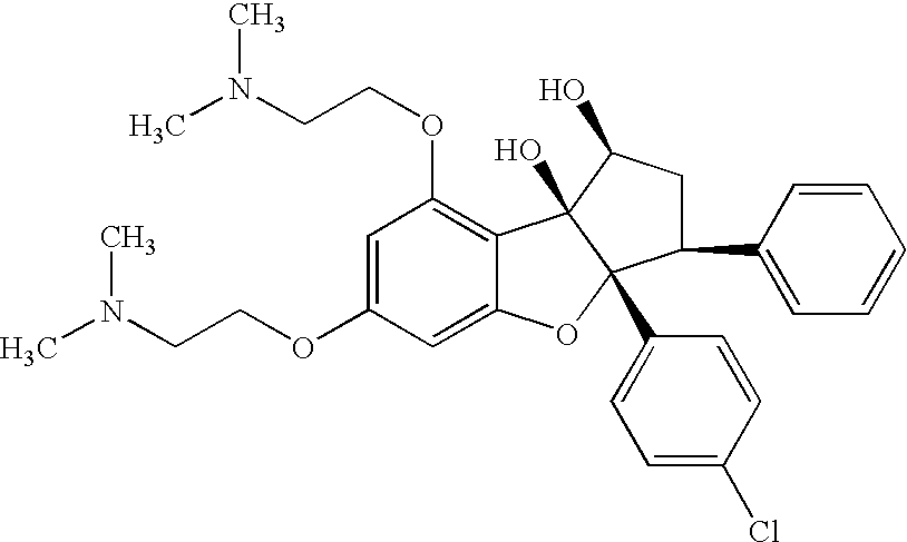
C1=C(OCCN(C)C)C=C2C(=C1OCCN(C)C)C1(O)C(C3=CC=C(Cl)C=C3)(O2)C(C2=CC=CC=C2)CC1O
